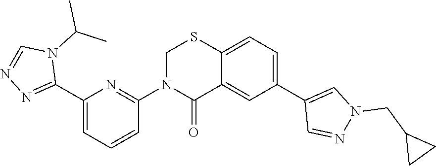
C12=CC=C(C3=CN(CC4CC4)N=C3)C=C1C(=O)N(C1=NC(C3=NN=CN3C(C)C)=CC=C1)CS2
